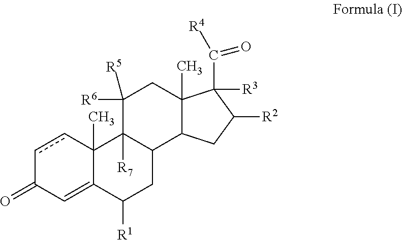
c1cC2(C)C(=CC1=O)C([R1])CC1C2([R7])C([R6])([R5])CC2(C)C1CC([R2])C2([R3])C(=O)[R4]
